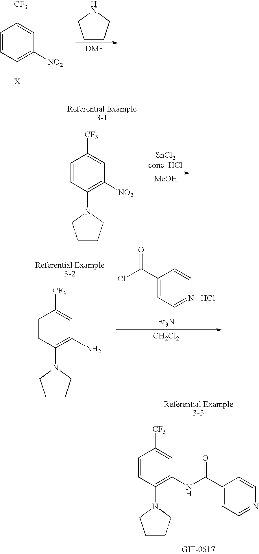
C1=CC([X])=C([NO2])C=C1[CF3].C1CCNC1.[MeOH].C1=CC(N2CCCC2)=C([NO2])C=C1[CF3].C1(C(Cl)=O)=CC=NC=C1.Cl.[CH2Cl2].C1=CC(N2CCCC2)=C(N)C=C1[CF3].[Et3N].C1=CC(N2CCCC2)=C(NC(C2=CC=NC=C2)=O)C=C1[CF3]
